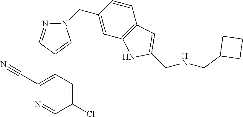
C1(C2=CN(CC3=CC4=C(C=C3)C=C(CNCC3CCC3)N4)N=C2)=C(C#N)N=CC(Cl)=C1
